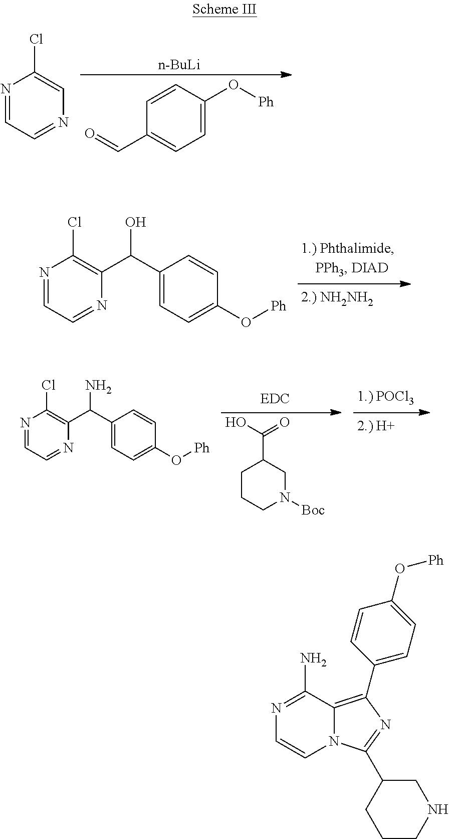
C1=CC(O[Ph])=CC=C1C=O.[n-BuLi].N1=CC=NC=C1Cl.N1=CC=NC(C(C2=CC=C(O[Ph])C=C2)O)=C1Cl.OC(=O)C1CCCN([Boc])C1.N1=CC=NC(C(C2=CC=C(O[Ph])C=C2)N)=C1Cl.N1=C(N)C2=C(C3=CC=C(O[Ph])C=C3)N=C(C3CNCCC3)N2C=C1
